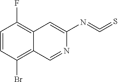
C1=CC(Br)=C2C(=C1F)C=C(N=C=S)N=C2
